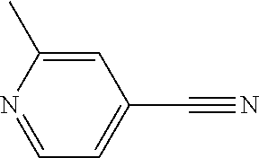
N1=CC=C(C#N)C=C1C
